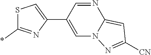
C1(C2=CSC(*)=N2)=CN2C(=CC([CN])=N2)N=C1
